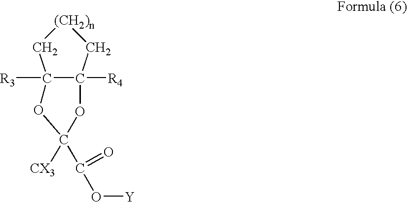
[R3]C12C([R4])(OC(C(=O)O[Y])([CX3])O1)C[(CH2)n]C2
